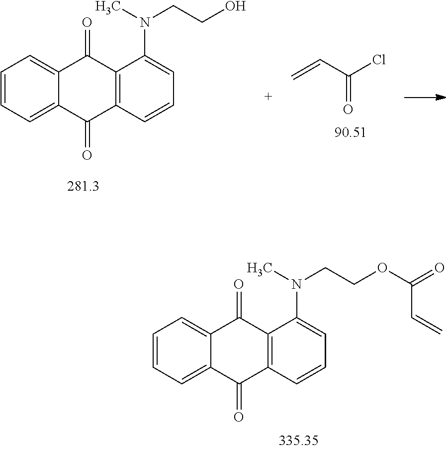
C1=CC=C2C(=C1)C(=O)C1=C(C2=O)C=CC=C1N(CCOC(=O)C=C)C.C1=CC=C2C(=C1)C(=O)C1=C(C2=O)C=CC=C1N(C)CCO.C=CC(Cl)=O
